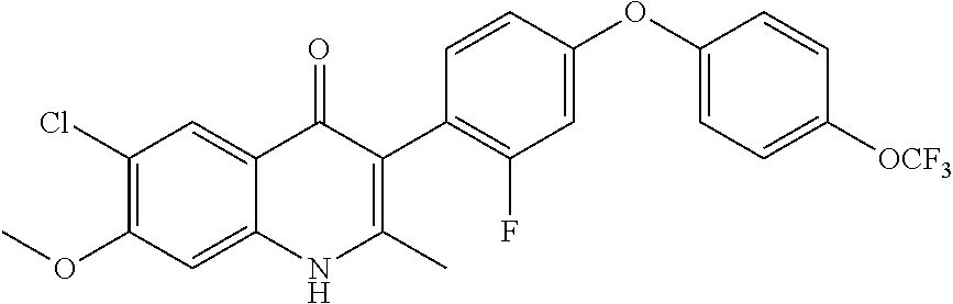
C1(Cl)=C(OC)C=C2C(=C1)C(=O)C(C1=C(F)C=C(OC3=CC=C([OCF3])C=C3)C=C1)=C(C)N2
